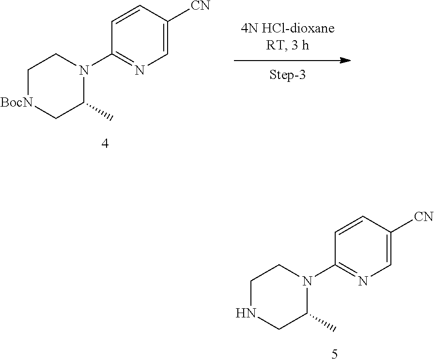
C1(C)N(C2=NC=C([CN])C=C2)CCNC1.C1(C)N(C2=NC=C([CN])C=C2)CC[BocN]C1
